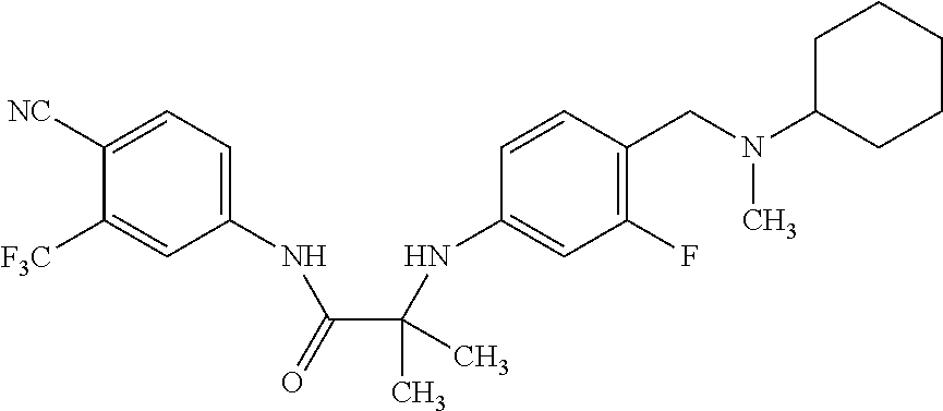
C1(NC(C(NC2=CC(F)=C(CN(C3CCCCC3)C)C=C2)(C)C)=O)=CC=C([NC])C([F3C])=C1
